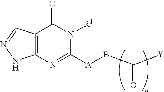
[Y]C(B[A]C1=NC2=C(C(=O)N1[R1])C=NN2)=O
